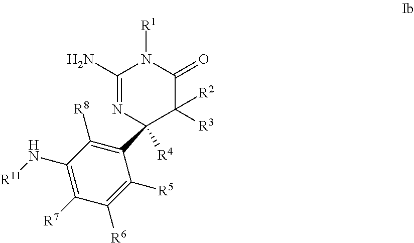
C1(N)=NC(C2=C([R8])C(N[R11])=C([R7])C([R6])=C2[R5])([R4])C([R3])([R2])C(=O)N1[R1]
